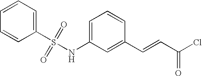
C1=CC=C(S(=O)(=O)NC2=CC=CC(C=CC(Cl)=O)=C2)C=C1
